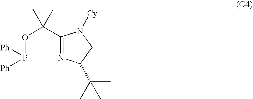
C1(C(OP([Ph])[Ph])(C)C)=NC(C(C)(C)C)CN1[Cy]
